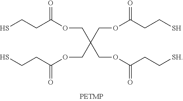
SCCC(OCC(COC(CCS)=O)(COC(CCS)=O)COC(CC[SH])=O)=O
